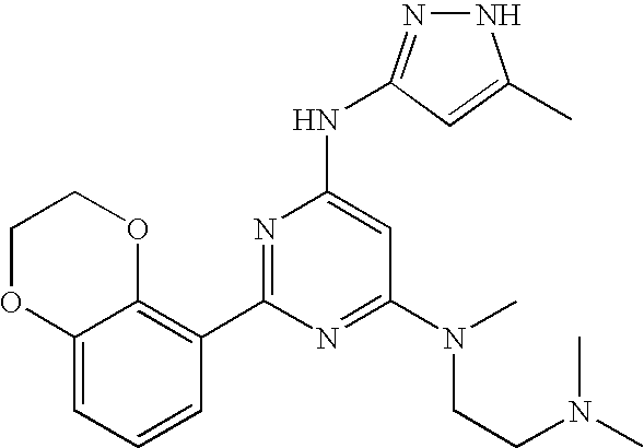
C1(C2=NC(NC3=NNC(C)=C3)=CC(N(CCN(C)C)C)=N2)=C2C(=CC=C1)OCCO2
